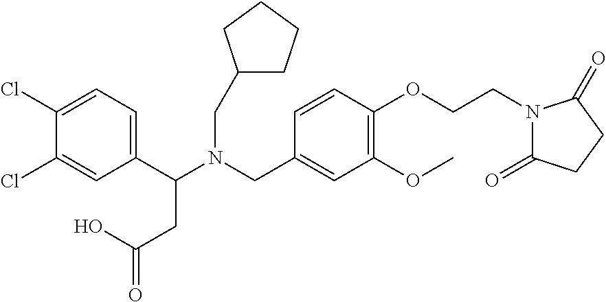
N(CC1=CC(OC)=C(OCCN2C(=O)CCC2=O)C=C1)(C(C1=CC=C(Cl)C(Cl)=C1)CC(=O)O)CC1CCCC1
